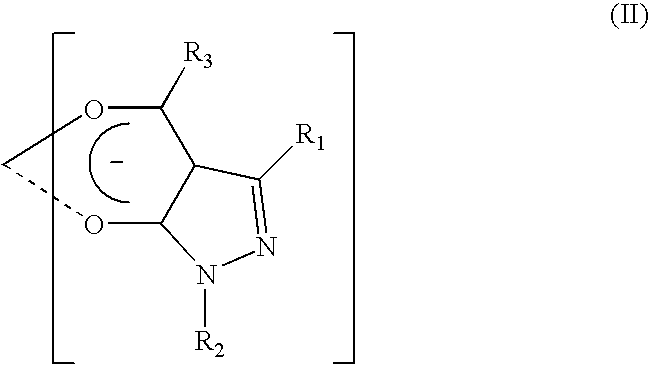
C1([R3])OCOC2C1C([R1])=NN2[R2]
